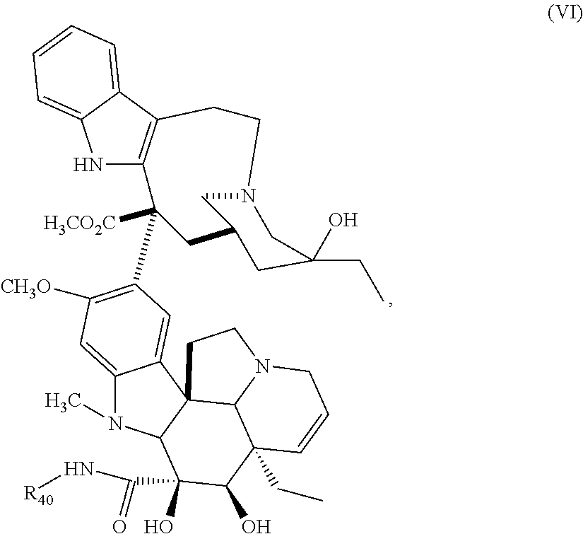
N1C2=C(C3=CC=CC=C13)CCN1CC(CC2([H3CO2C])C2=C([CH3O])C=C3N(C)C4C5(C3=C2)CCN2C5C(CC)(C=CC2)C(O)C4(O)C(=O)N[R40])CC(O)(CC)C1
